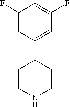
C1(F)=CC(C2CCNCC2)=CC(F)=C1
